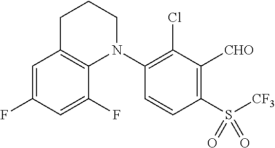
C1=C(F)C=C(F)C2=C1CCCN2C1=C(Cl)C([CHO])=C(S([CF3])(=O)=O)C=C1
